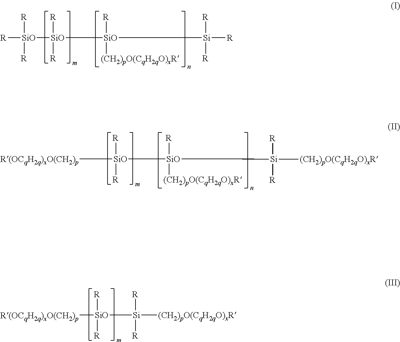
[R(OCqH2q)xO(CH2)p][SiO]([R])([R])[SiO]([R])([(CH2)pO(CqH2qO)xR])[Si]([(CH2)pO(CqH2qO)xR])([R])[R].[R][SiO]([R])([R])[SiO]([R])([R])[SiO]([R])([(CH2)pO(CqH2qO)xR])[Si]([R])([R])[R].[SiO]([R])([R])([R(OCqH2q)xO(CH2)p])[Si]([R])([R])[(CH2)pO(CqH2qO)xR]
